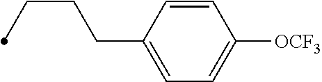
CCCCC1=CC=C([OCF3])C=C1
